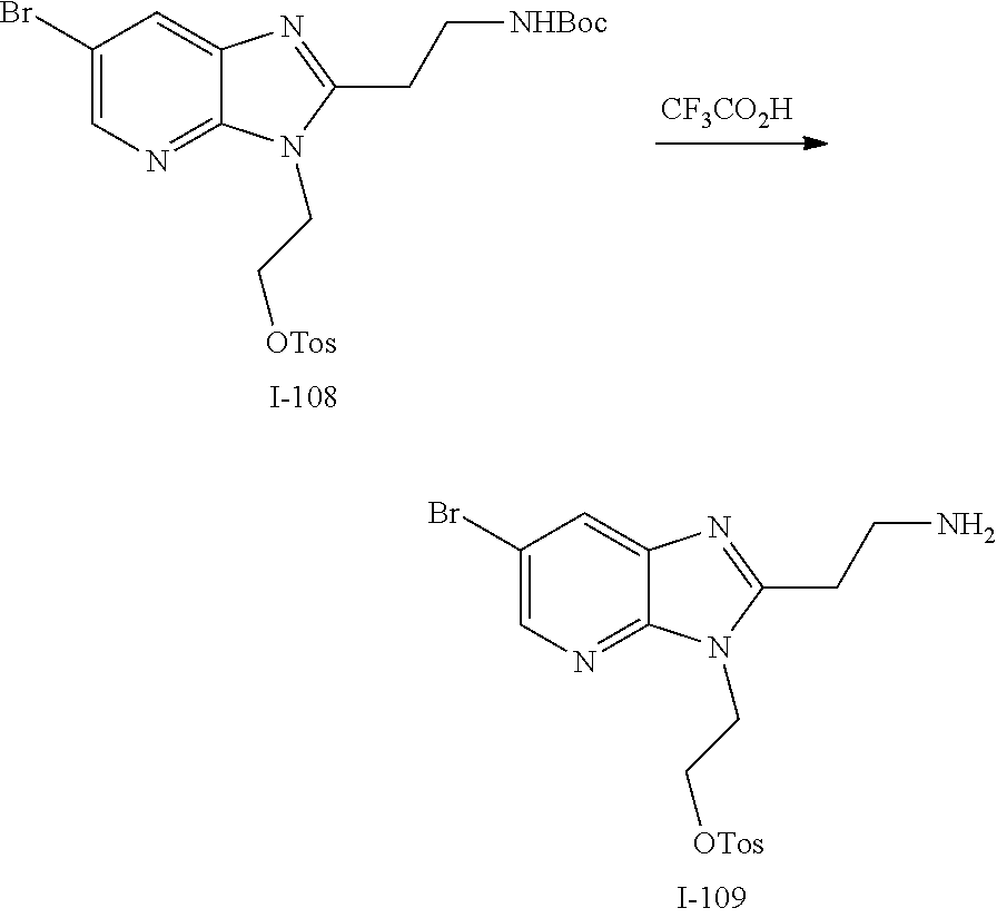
[CF3CO2H].C1(Br)=CN=C2C(=C1)N=C(CC[NHBoc])N2CC[OTos].C1(Br)=CN=C2C(=C1)N=C(CCN)N2CC[OTos]
